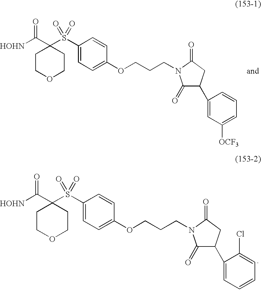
C1COCCC1(C([HOHN])=O)S(C1=CC=C(OCCCN2C(=O)C(C3=CC([OCF3])=CC=C3)CC2=O)C=C1)(=O)=O.C1COCCC1(C([HOHN])=O)S(C1=CC=C(OCCCN2C(=O)C(C3=CC=CC=C3Cl)CC2=O)C=C1)(=O)=O
